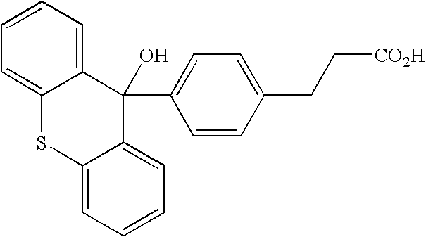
C12=CC=CC=C1C(C1=CC=C(CC[CO2H])C=C1)(O)C1=CC=CC=C1S2
